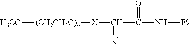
[H3CO][(CH2CH2O)n][X]C([R1])C(=O)N[F9]
